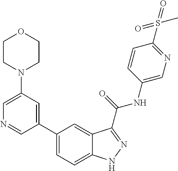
C1(N2CCOCC2)=CN=CC(C2=CC=C3C(=C2)C(C(NC2=CN=C(S(=O)(=O)C)C=C2)=O)=NN3)=C1
